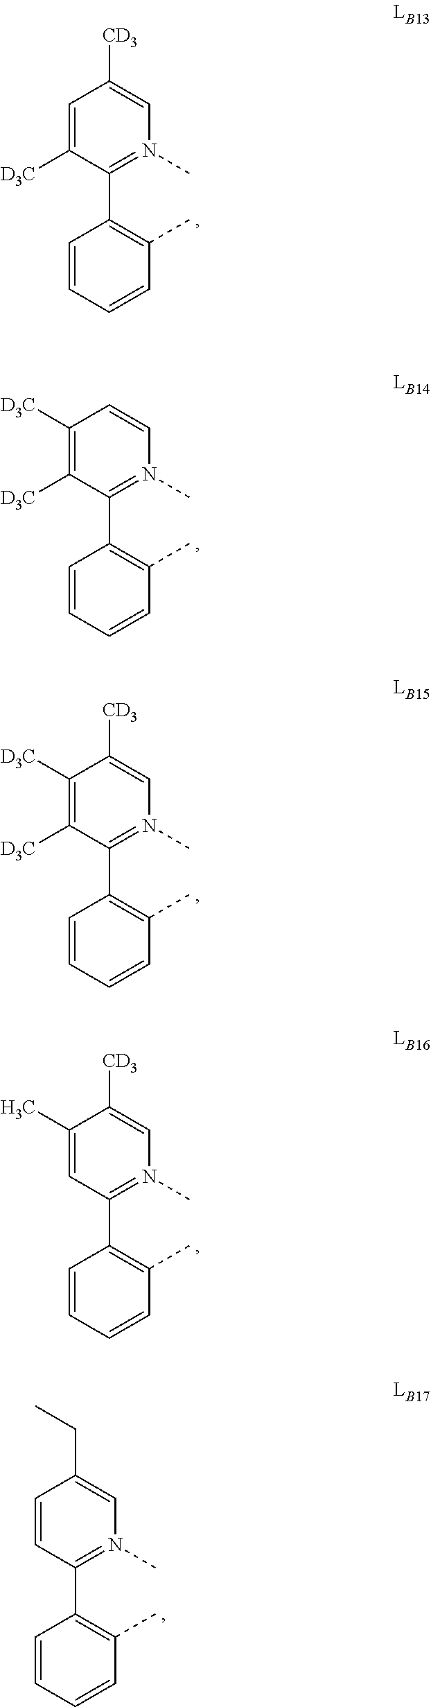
C1=C([D3C])C(C2=C(C)C=CC=C2)=N(C)C=C1[CD3].C1([D3C])=C([D3C])C(C2=C(C)C=CC=C2)=N(C)C=C1.C1([D3C])=C([D3C])C(C2=C(C)C=CC=C2)=N(C)C=C1[CD3].C1(C)=CC(C2=C(C)C=CC=C2)=N(C)C=C1[CD3].C1=CC(C2=C(C)C=CC=C2)=N(C)C=C1CC
